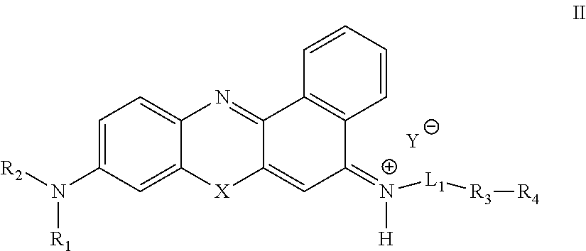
C1=CC=CC2=C1C(=[N+]([L1][R3][R4])[H])C=C1C2=NC2=CC=C(N([R2])[R1])C=C2[X]1.[Y]
